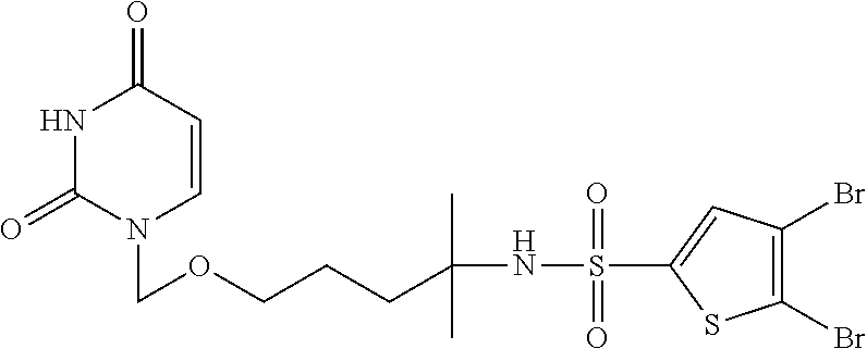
N1C(=O)N(COCCCC(NS(C2=CC(Br)=C(Br)S2)(=O)=O)(C)C)C=CC1=O
